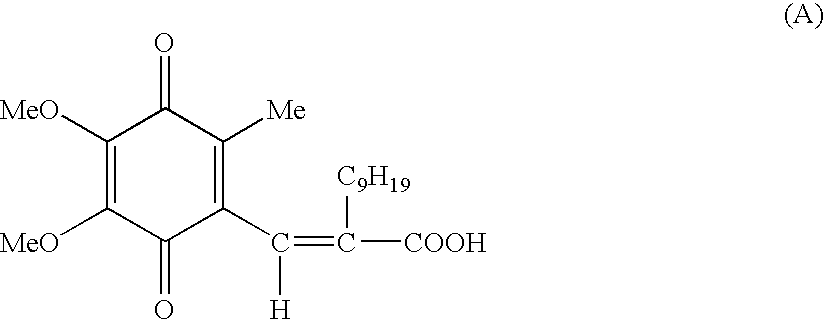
C1([MeO])=C([MeO])C(=O)C(C(=C([COOH])[C9H19])[H])=C([Me])C1=O
